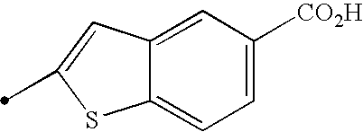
C12=CC([CO2H])=CC=C1SC(C)=C2
